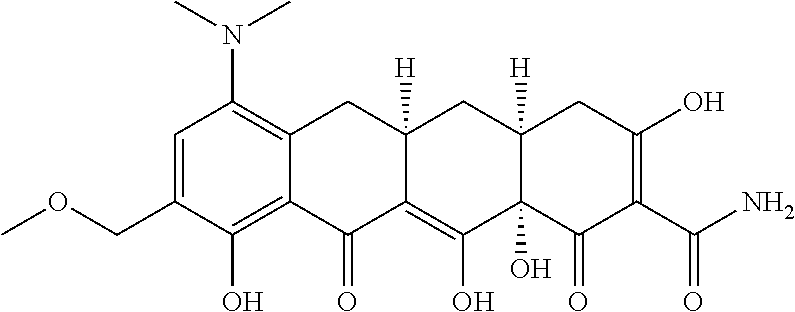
C1=C(COC)C(O)=C2C(=C1N(C)C)CC1([H])C(=C(O)C3(O)C([H])(C1)CC(O)=C(C(N)=O)C3=O)C2=O
